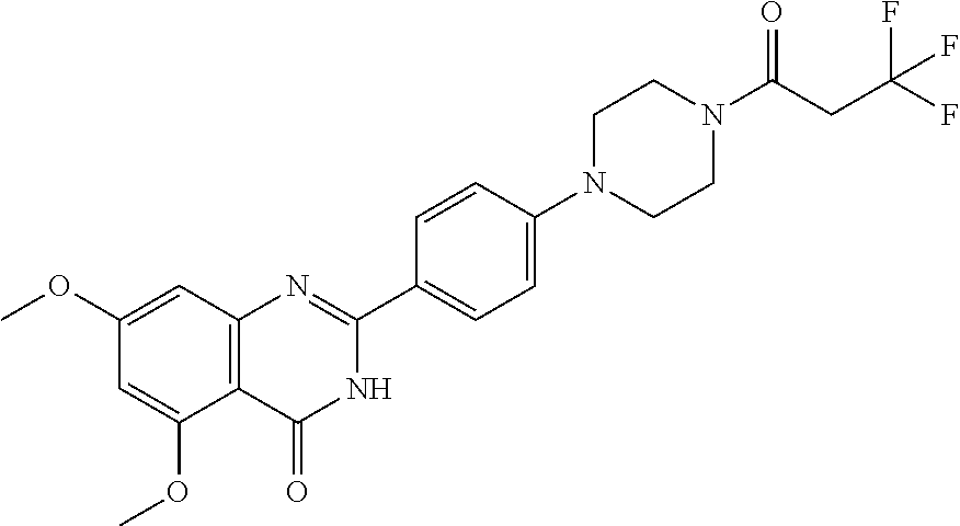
C12=C(C=C(OC)C=C1OC)N=C(C1=CC=C(N3CCN(C(CC(F)(F)F)=O)CC3)C=C1)NC2=O
